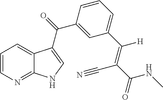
C1=CN=C2C(=C1)C(C(=O)C1=CC(C([H])=C(C(NC)=O)C#N)=CC=C1)=CN2
